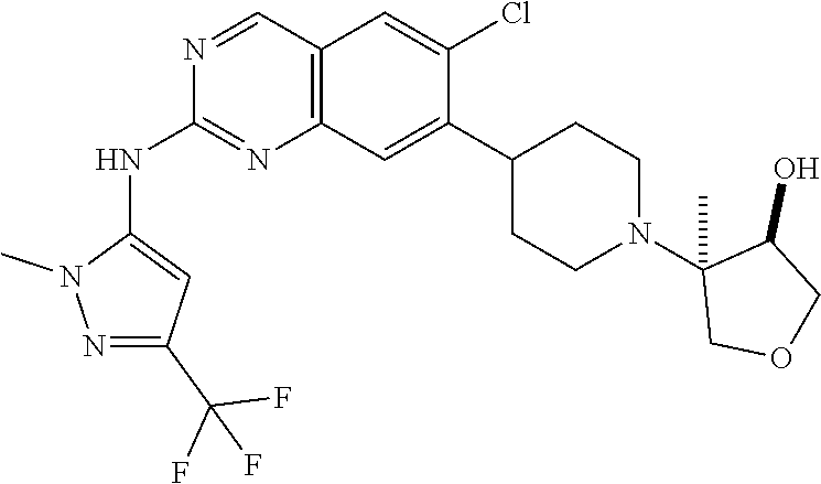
N1(C)N=C(C(F)(F)F)C=C1NC1=NC2=C(C=N1)C=C(Cl)C(C1CCN(C3(C)COCC3O)CC1)=C2
